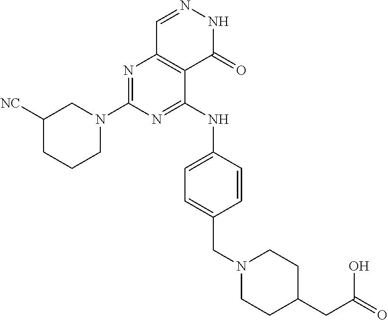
N1=C(N2CC([NC])CCC2)N=C(NC2=CC=C(CN3CCC(CC(=O)O)CC3)C=C2)C2=C1C=NNC2=O
